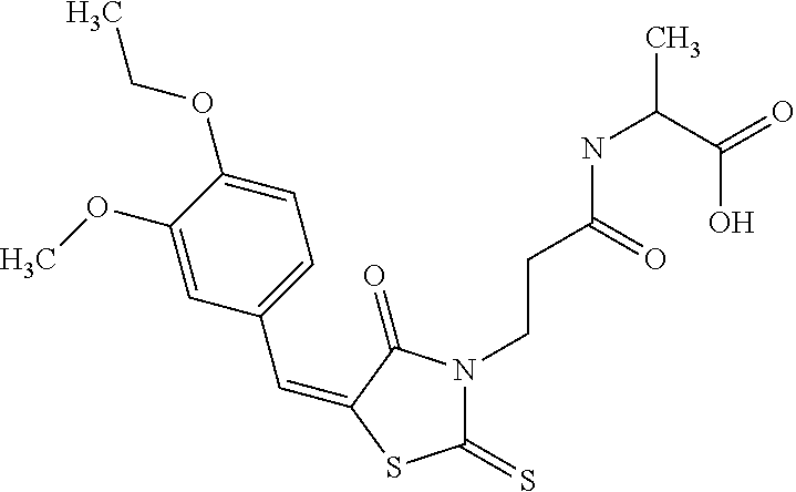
C(C1=CC=C(OCC)C(OC)=C1)=C1C(=O)N(CCC(NC(C(O)=O)C)=O)C(=S)S1
